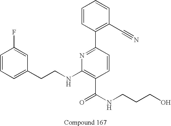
C1=CC=C(CCNC2=C(C(NCCCO)=O)C=CC(C3=C(C#N)C=CC=C3)=N2)C=C1F
